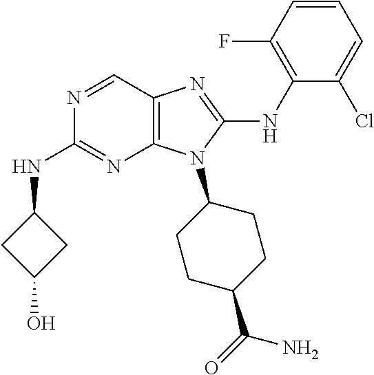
N1=CC2=C(N=C1NC1CC(O)C1)N(C1CCC(C(=O)N)CC1)C(NC1=C(F)C=CC=C1Cl)=N2
